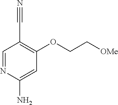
C1=NC(N)=CC(OCC[OMe])=C1C#N
